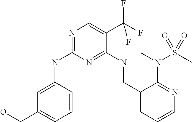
C1=CC(NC2=NC=C(C(F)(F)F)C(NCC3=CC=CN=C3N(C)S(=O)(C)=O)=N2)=CC(CO)=C1
